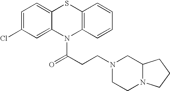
C1=C(Cl)C=C2C(=C1)SC1=C(N2C(CCN2CCN3C(C2)CCC3)=O)C=CC=C1
